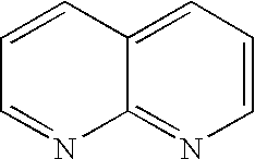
C1=CC2=CC=CN=C2N=C1
